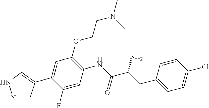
N1=CC(C2=CC(OCCN(C)C)=C(NC(C(CC3=CC=C(Cl)C=C3)N)=O)C=C2F)=CN1
